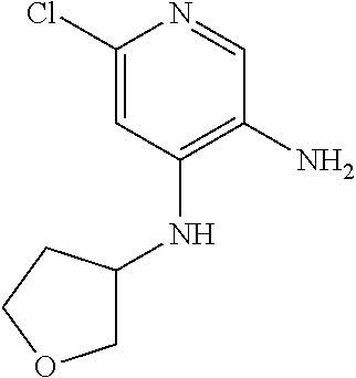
C1(Cl)=CC(NC2COCC2)=C(N)C=N1
